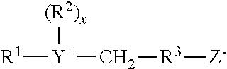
[(R2)x][Y]([R1])C[R3][Z-]
